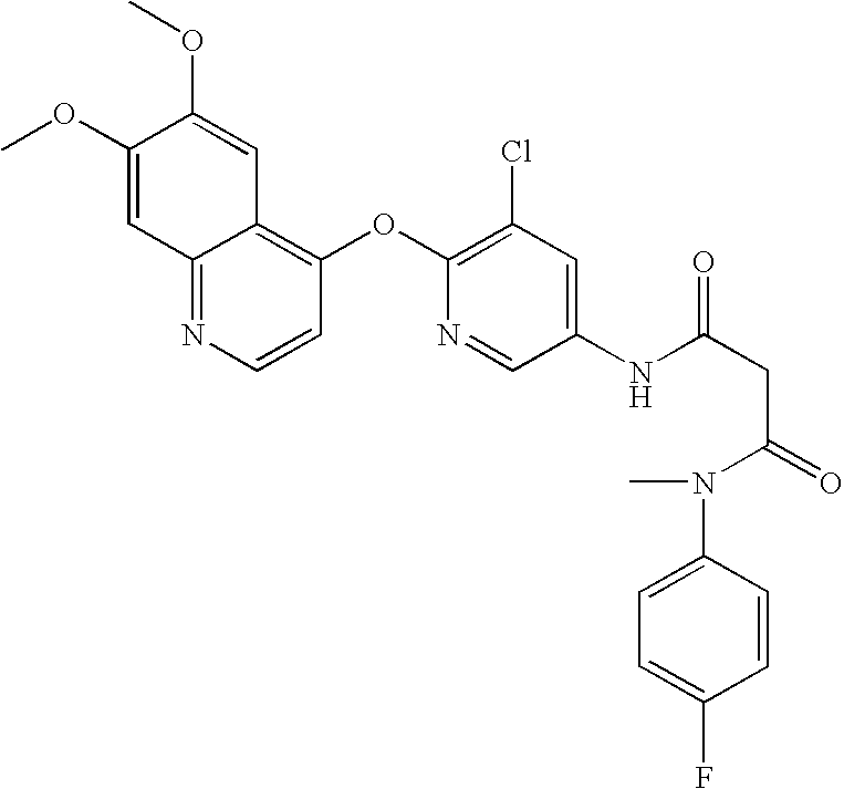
COC1=CC2=NC=CC(OC3=C(Cl)C=C(NC(CC(N(C4=CC=C(F)C=C4)C)=O)=O)C=N3)=C2C=C1OC
